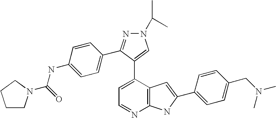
C1=C(C2=CN(C(C)C)N=C2C2=CC=C(NC(=O)N3CCCC3)C=C2)C2=C(N=C1)NC(C1=CC=C(CN(C)C)C=C1)=C2
